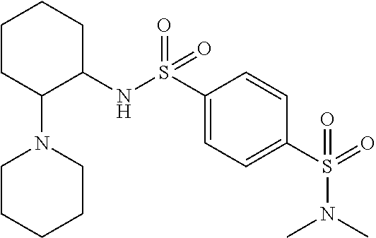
C1CC(N2CCCCC2)C(NS(C2=CC=C(S(=O)(N(C)C)=O)C=C2)(=O)=O)CC1
